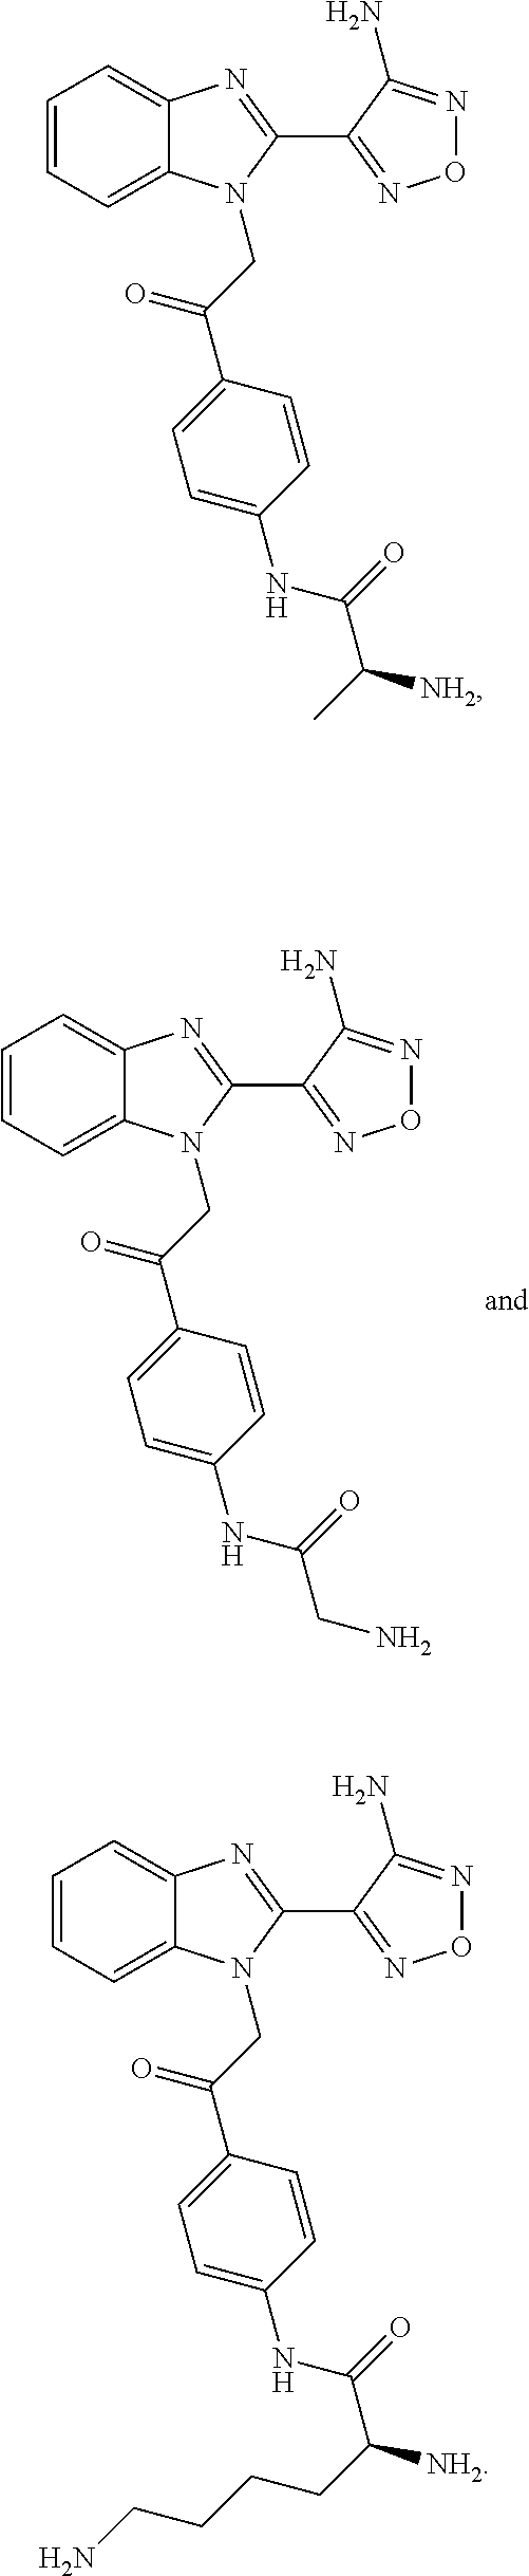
C1=CC=C2C(=C1)N=C(C1=NON=C1N)N2CC(C1=CC=C(NC(CN)=O)C=C1)=O.C1=CC=C2C(=C1)N=C(C1=NON=C1N)N2CC(C1=CC=C(NC(C(CCCCN)[NH2])=O)C=C1)=O.C1=CC=C2C(=C1)N=C(C1=NON=C1N)N2CC(C1=CC=C(NC(C(C)[NH2])=O)C=C1)=O
